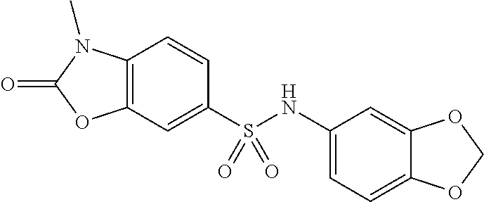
C1=CC2=C(C=C1S(NC1=CC=C3C(=C1)OCO3)(=O)=O)OC(=O)N2C
